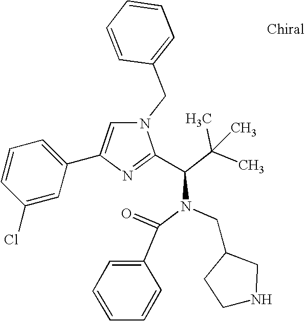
N1(CC2=CC=CC=C2)C=C(C2=CC=CC(Cl)=C2)N=C1C(C(C)(C)C)N(C(=O)C1=CC=CC=C1)CC1CCNC1
